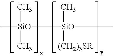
C[SiO]([SiO](C)(C)[(CH2)3SR])(C)C
